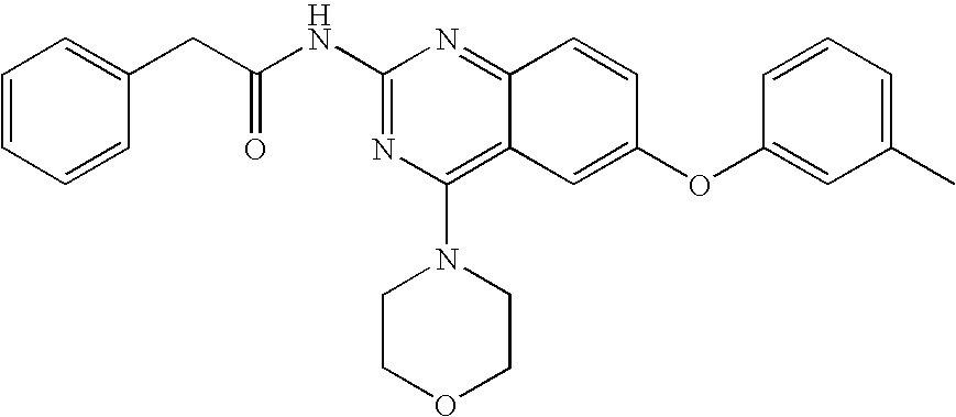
C1(NC(CC2=CC=CC=C2)=O)=NC(N2CCOCC2)=C2C(=N1)C=CC(OC1=CC(C)=CC=C1)=C2
